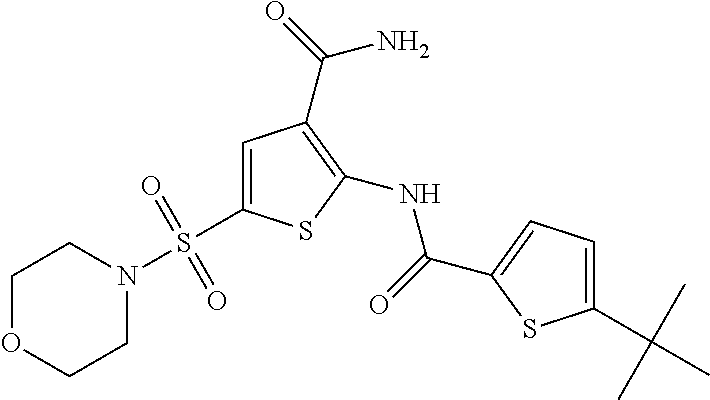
C1=C(S(N2CCOCC2)(=O)=O)SC(NC(=O)C2=CC=C(C(C)(C)C)S2)=C1C(N)=O
